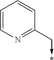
C1=CN=C(C->*)C=C1
